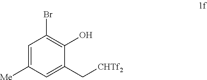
C1=C([Me])C=C(C[CHTf2])C(O)=C1Br
